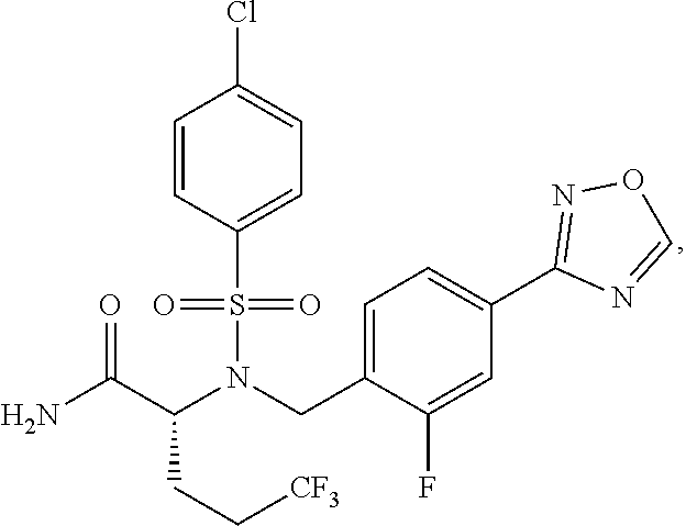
C1=CC(S(N(CC2=CC=C(C3=NOC=N3)C=C2F)C(CC[CF3])C(N)=O)(=O)=O)=CC=C1Cl
